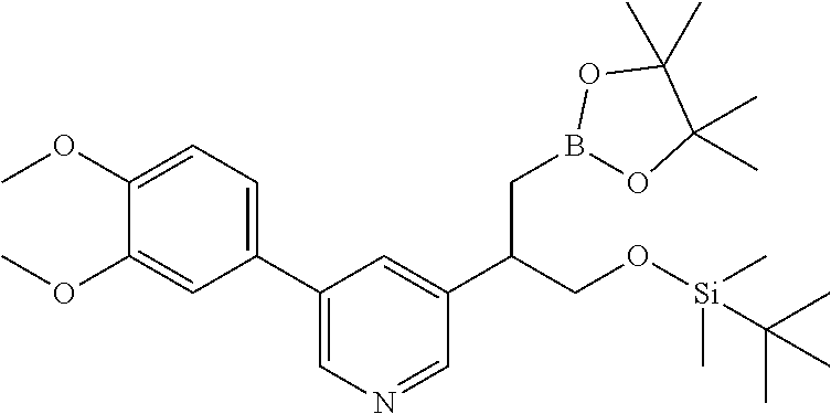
C1(C2=CN=CC(C(CO[Si](C)(C)C(C)(C)C)CB3OC(C)(C)C(C)(C)O3)=C2)=CC=C(OC)C(OC)=C1
